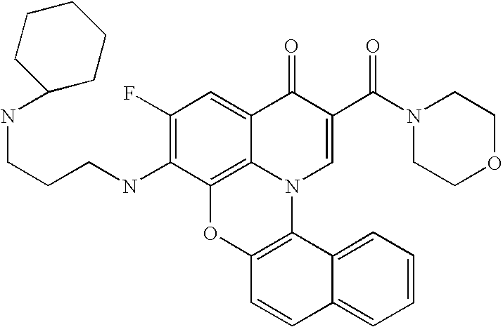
C1(NCCCNC2CCCCC2)=C(F)C=C2C3=C1OC1=C(N3C=C(C(N3CCOCC3)=O)C2=O)C2=CC=CC=C2C=C1
